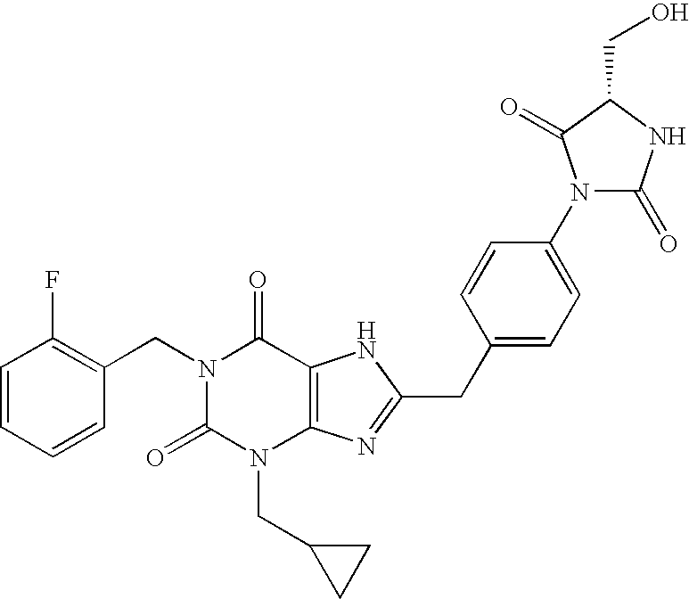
N1(CC2=C(F)C=CC=C2)C(=O)N(CC2CC2)C2=C(C1=O)NC(CC1=CC=C(N3C(=O)NC(CO)C3=O)C=C1)=N2
